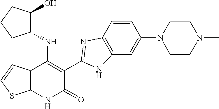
C1=CC2=C(C=C1N1CCN(C)CC1)NC(C1=C(NC3C(O)CCC3)C3=C(NC1=O)SC=C3)=N2
